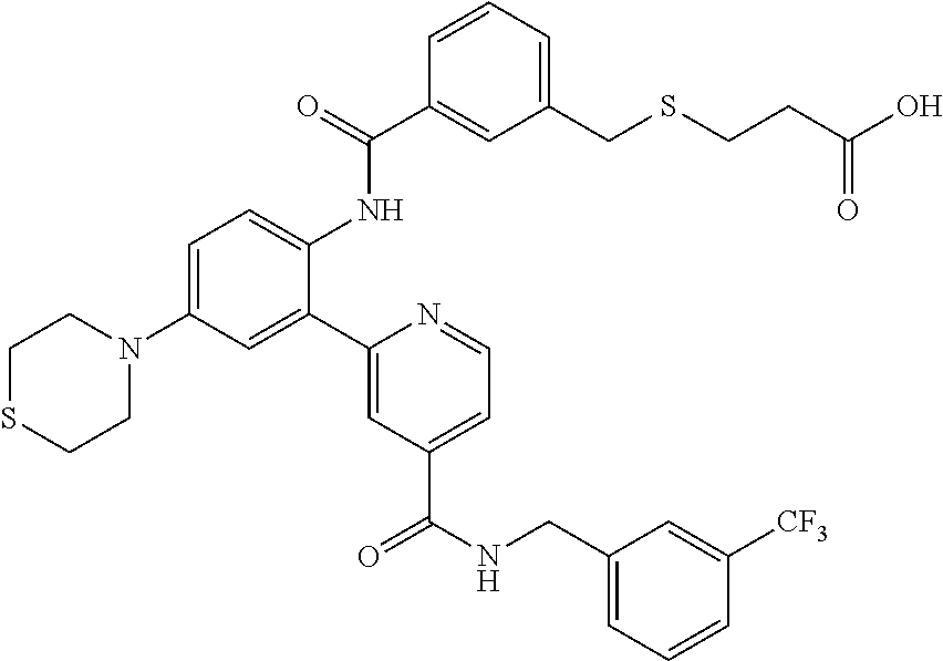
C1=C(CSCCC(O)=O)C=C(C(=O)NC2=CC=C(N3CCSCC3)C=C2C2=CC(C(NCC3=CC=CC([CF3])=C3)=O)=CC=N2)C=C1
